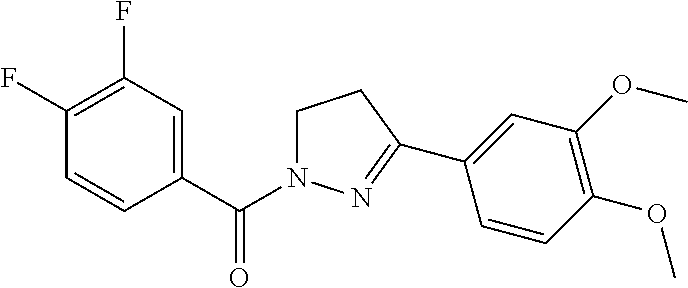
C1(F)=C(F)C=C(C(N2CCC(C3=CC(OC)=C(OC)C=C3)=N2)=O)C=C1
